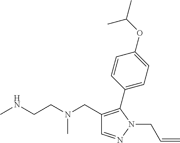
C1=NN(CC=C)C(C2=CC=C(OC(C)C)C=C2)=C1CN(CCNC)C
